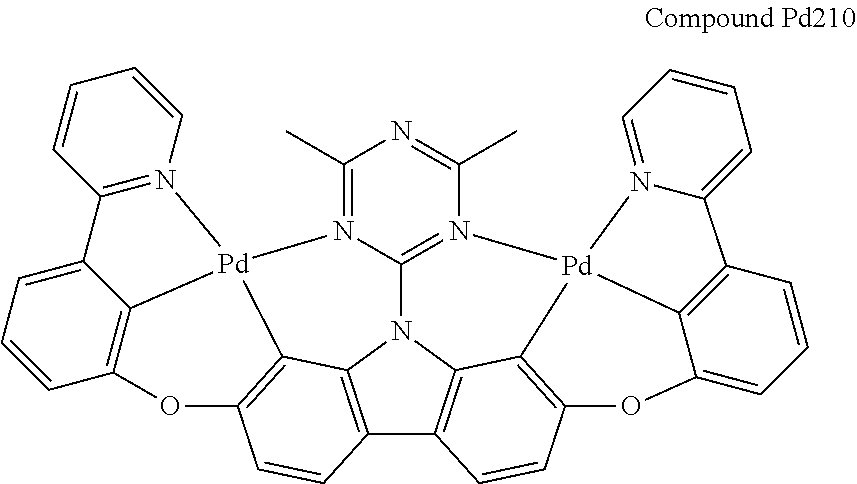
C1(C)=N2C3=N(C(C)=N1)[Pd]14C5=C(C=CC6=C5N3C3=C6C=CC5=C3[Pd]23C2=C(O5)C=CC=C2C2=N3C=CC=C2)OC2=CC=CC(=C21)C1=CC=CC=N14
